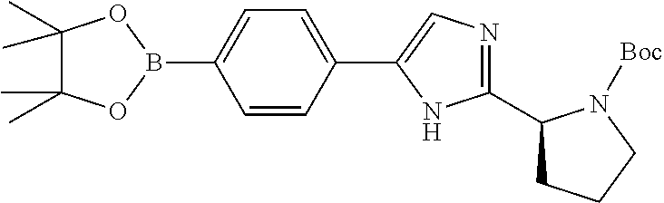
C1(C2CCCN2[Boc])=NC=C(C2=CC=C(B3OC(C)(C)C(C)(C)O3)C=C2)N1
